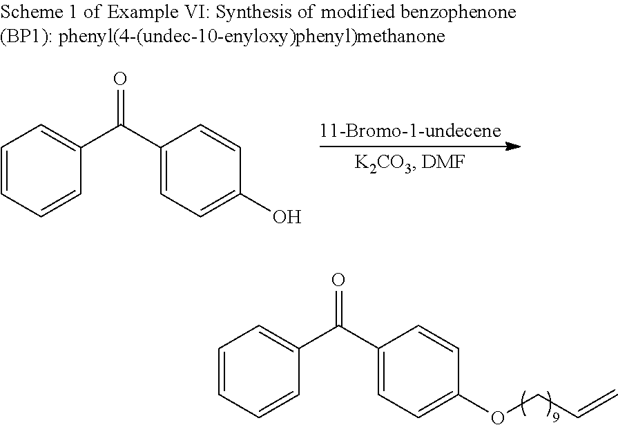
C1=CC=CC(C(C2=CC=C(O)C=C2)=O)=C1.C1=CC=CC(C(C2=CC=C(OCC=C)C=C2)=O)=C1
